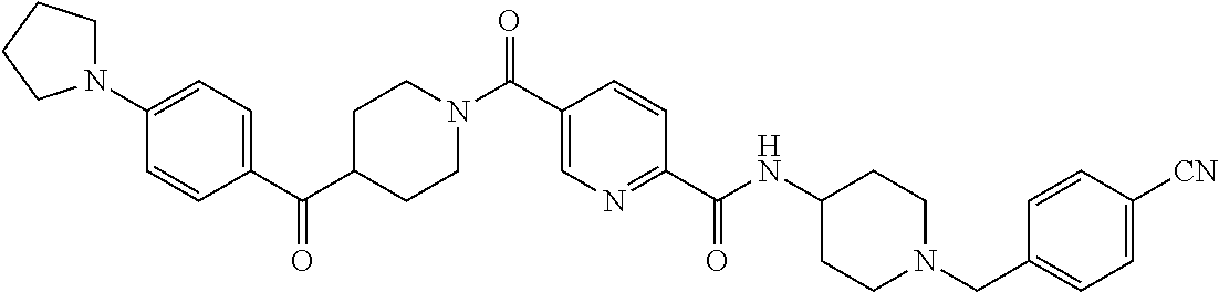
C1=C(C(N2CCC(C(C3=CC=C(N4CCCC4)C=C3)=O)CC2)=O)C=CC(C(=O)NC2CCN(CC3=CC=C([CN])C=C3)CC2)=N1
